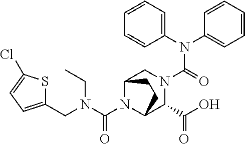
N(C(=O)N1CC2N(C(N(CC3=CC=C(Cl)S3)CC)=O)C(C1C(O)=O)CC2)(C1=CC=CC=C1)C1=CC=CC=C1
